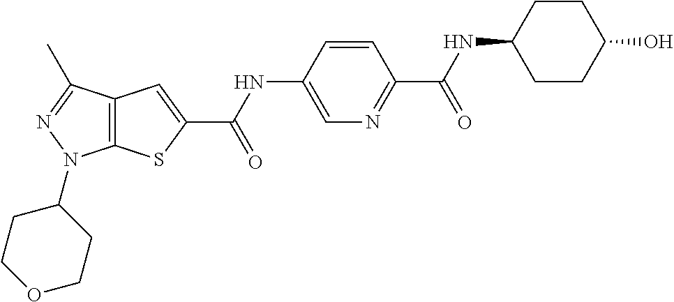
C12=C(SC(C(NC3=CN=C(C(NC4CCC(O)CC4)=O)C=C3)=O)=C1)N(C1CCOCC1)N=C2C
